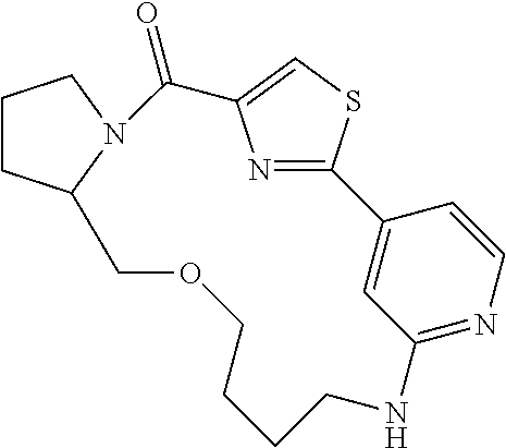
C1CC2N(C1)C(=O)C1=CSC(=N1)C1=CC(=NC=C1)NCCCCOC2
